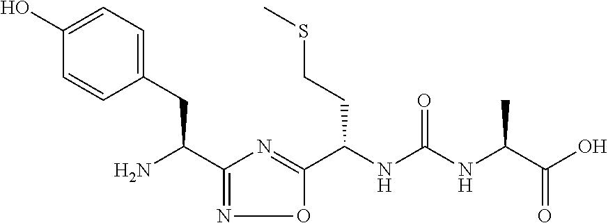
C(NC(NC(C(O)=O)C)=O)(C1=NC(C(N)CC2=CC=C(O)C=C2)=NO1)CCSC
